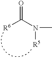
CN([R5])C(=O)[R6]
